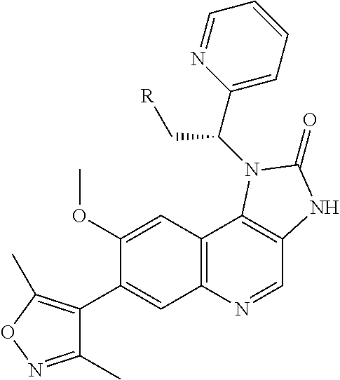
C1(C)=NOC(C)=C1C1=CC2=C(C=C1OC)C1=C(C=N2)NC(=O)N1C(C1=CC=CC=N1)C[R]
